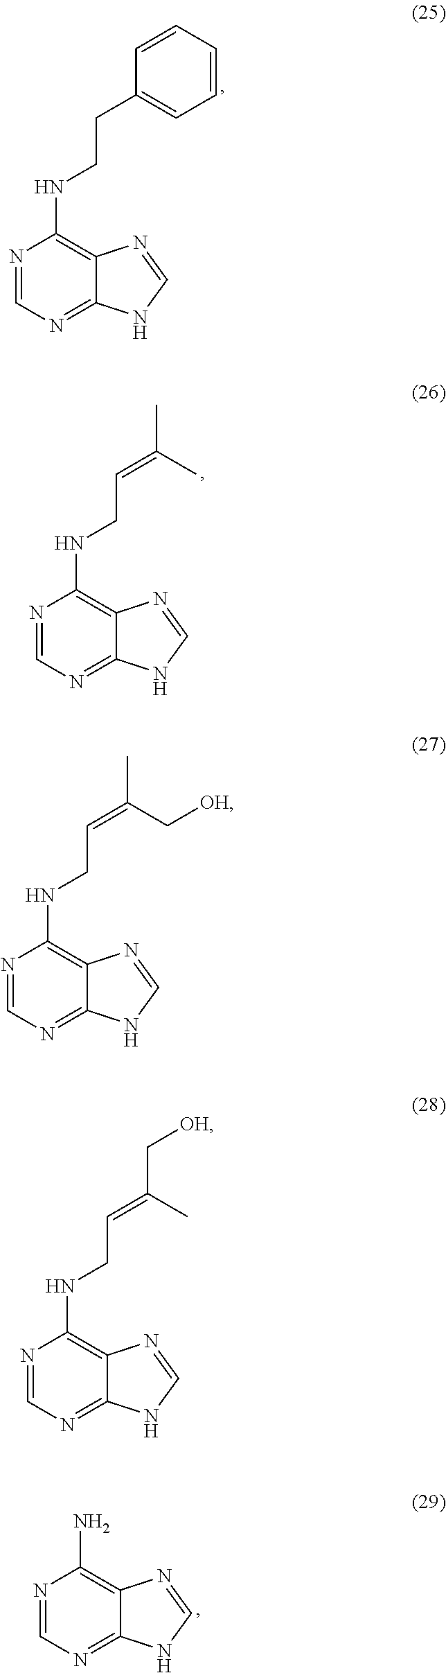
N1=CN=C2C(=C1NCCC1=CC=CC=C1)N=CN2.N1=CN=C2C(=C1NCC=C(C)C)N=CN2.N1=CN=C2C(=C1N)N=CN2.N1=CN=C2C(=C1NCC=C(C[OH])C)N=CN2.N1=CN=C2C(=C1NCC=C(C)C[OH])N=CN2
